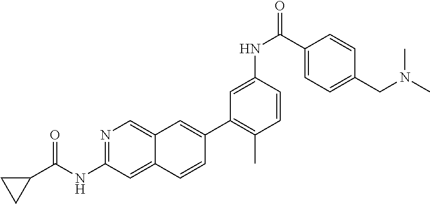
C1(C2=CC3=CN=C(NC(=O)C4CC4)C=C3C=C2)=C(C)C=CC(NC(C2=CC=C(CN(C)C)C=C2)=O)=C1
